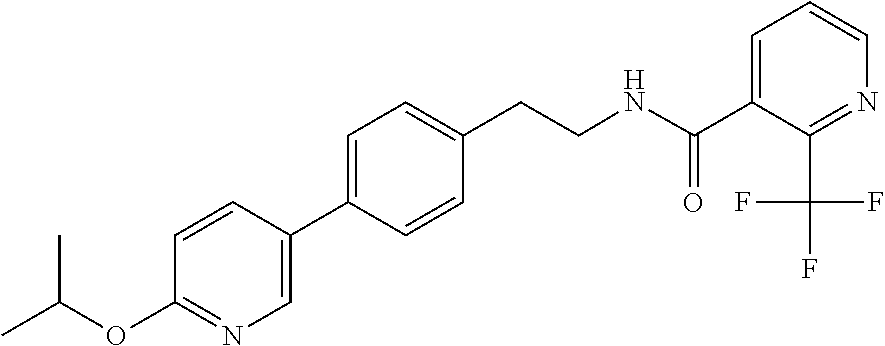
C(CNC(=O)C1=CC=CN=C1C(F)(F)F)C1=CC=C(C2=CN=C(OC(C)C)C=C2)C=C1
